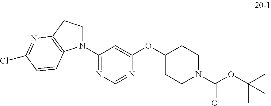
C1(N2CCC3=C2C=CC(Cl)=N3)=NC=NC(OC2CCN(C(OC(C)(C)C)=O)CC2)=C1
